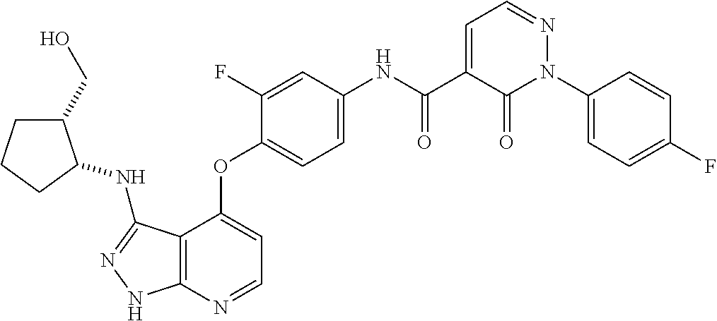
C12=C(N=CC=C1OC1=CC=C(NC(C3=CC=NN(C4=CC=C(F)C=C4)C3=O)=O)C=C1F)NN=C2NC1C(CO)CCC1
